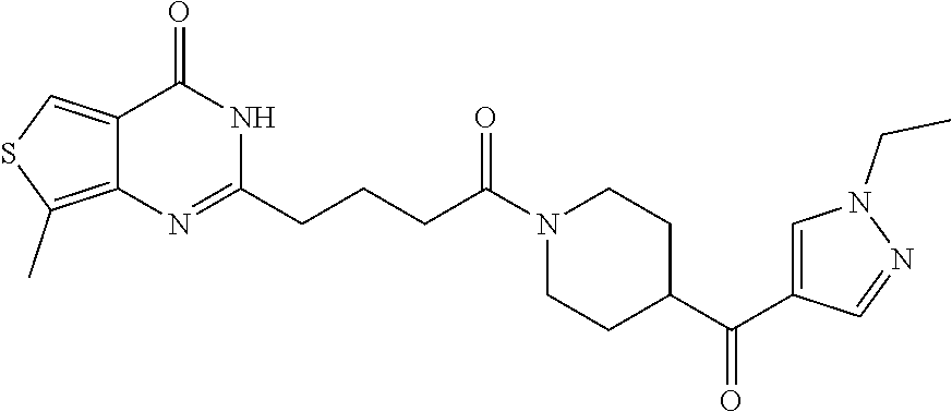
C12=CSC(C)=C1N=C(CCCC(N1CCC(C(=O)C3=CN(CC)N=C3)CC1)=O)NC2=O
